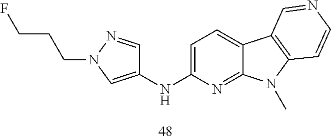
C1(NC2=CC=C3C(=N2)N(C)C2=C3C=NC=C2)=CN(CCCF)N=C1
